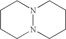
C1CCN2N(C1)CCCC2
